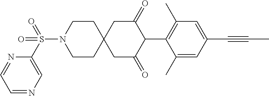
C1CN(S(C2=CN=CC=N2)(=O)=O)CCC12CC(=O)C(C1=C(C)C=C(C#CC)C=C1C)C(=O)C2
